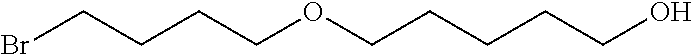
BrCCCCOCCCCCO
